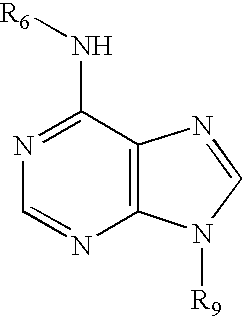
N1=C(N[R6])C2=C(N=C1)N([R9])C=N2
